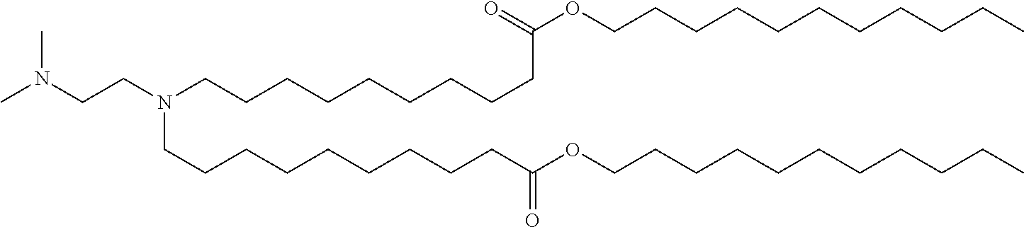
CN(CCN(CCCCCCCCCC(OCCCCCCCCCCC)=O)CCCCCCCCCC(=O)OCCCCCCCCCCC)C
